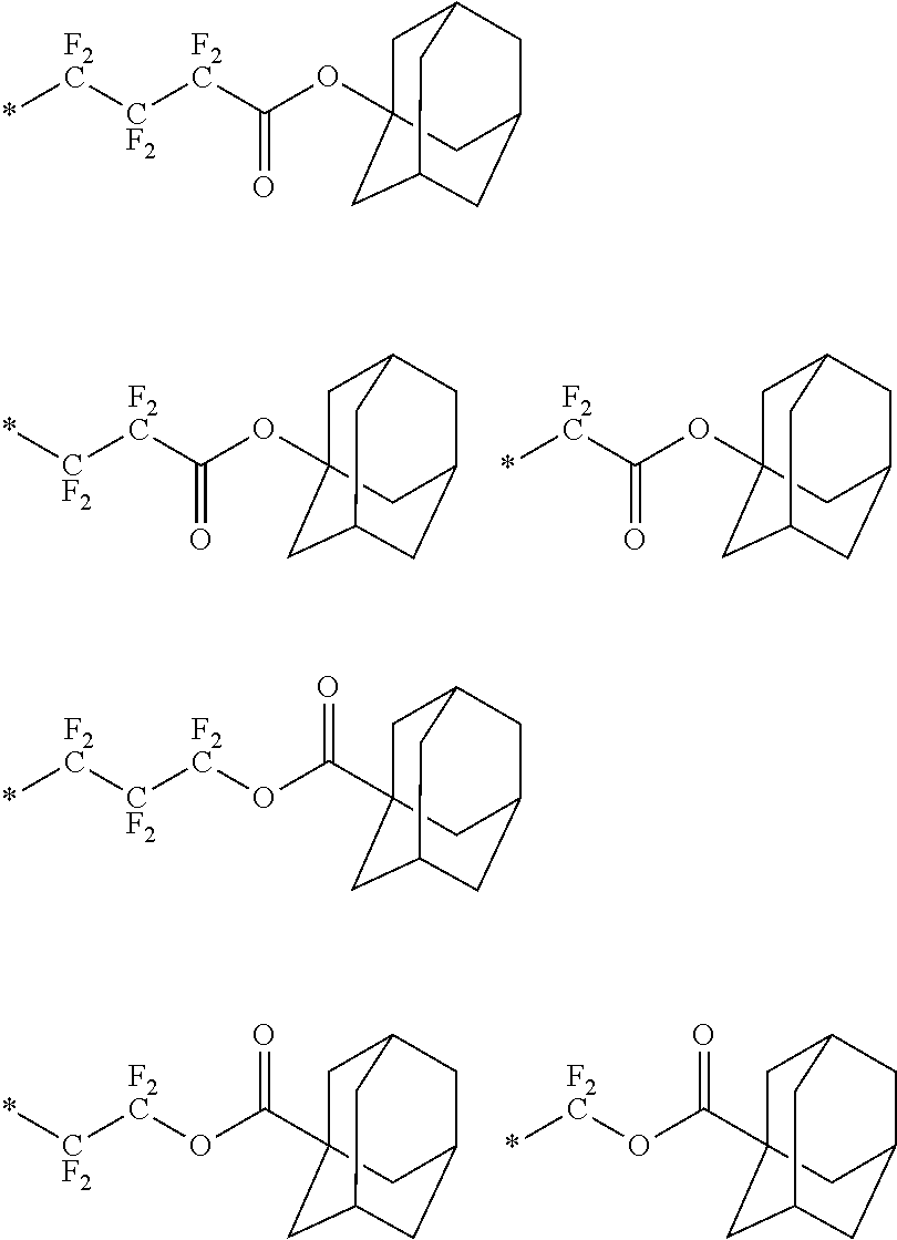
[F2C]([CF2][F2C]C(OC12CC3CC(CC(C1)C3)C2)=O)*.[F2C]([CF2][F2C]OC(C12CC3CC(CC(C1)C3)C2)=O)*.[CF2]([F2C]C(OC12CC3CC(CC(C1)C3)C2)=O)*.[F2C](C(OC12CC3CC(CC(C1)C3)C2)=O)*.[CF2]([F2C]OC(C12CC3CC(CC(C1)C3)C2)=O)*.[F2C](OC(C12CC3CC(CC(C1)C3)C2)=O)*
